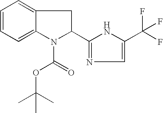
C1=CC=C2C(=C1)CC(C1=NC=C(C(F)(F)F)N1)N2C(=O)OC(C)(C)C
